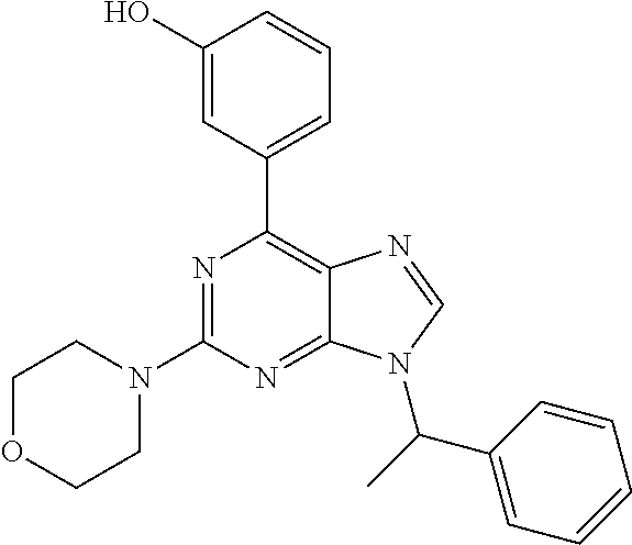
N1=C(N2CCOCC2)N=C2C(=C1C1=CC=CC(O)=C1)N=CN2C(C1=CC=CC=C1)C
